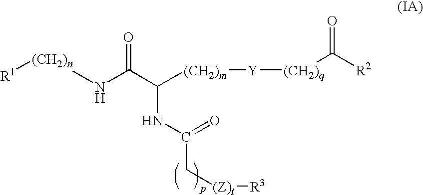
[R1][(CH2)n]NC(C([(CH2)m][Y][(CH2)q]C([R2])=O)NC(=O)C[(Z)t][R3])=O
